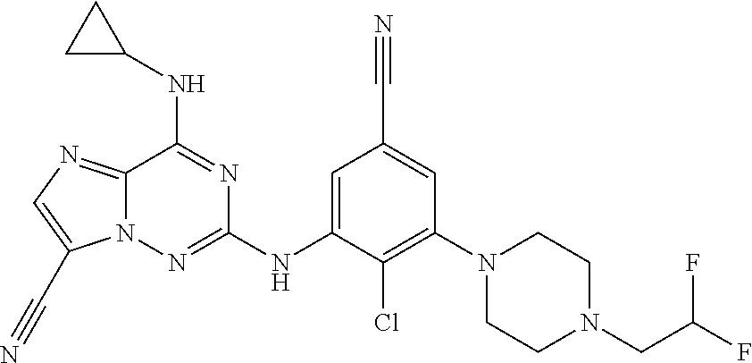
C12=NC=C(C#N)N1N=C(NC1=CC(C#N)=CC(N3CCN(CC(F)F)CC3)=C1Cl)N=C2NC1CC1
